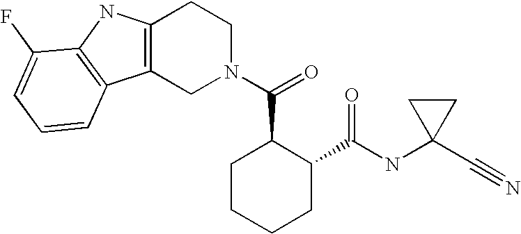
C12=C(CN(C(=O)C3CCCCC3C(NC3(C#N)CC3)=O)CC1)C1=C(N2)C(F)=CC=C1
